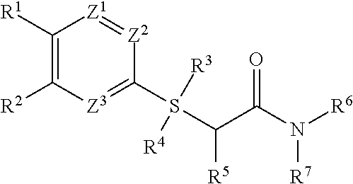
C1([R1])=C([R2])[Z3]=C(S(C(C(N([R6])[R7])=O)[R5])([R3])[R4])[Z2]=[Z1]1
